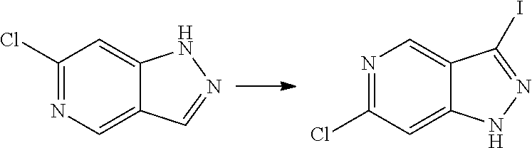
C1(Cl)=NC=C2C(=C1)NN=C2.N1=C(Cl)C=C2C(=C1)C(I)=NN2
